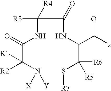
C(C(=O)NC(C([z])=O)C(S[R7])([R6])[R5])(NC(=O)C([R2])(N([X])[Y])[R1])([R3])[R4]
